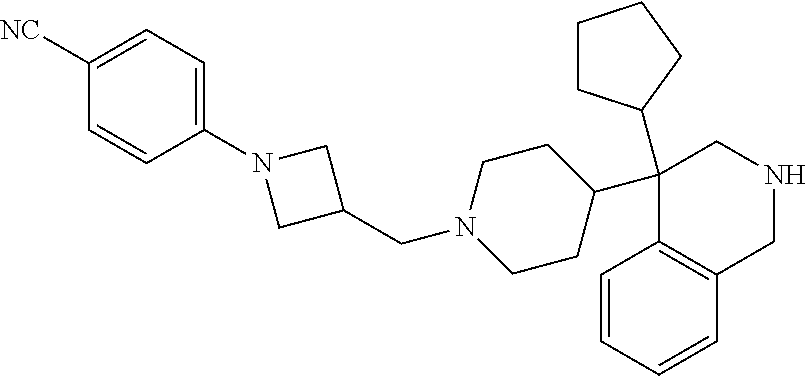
C1(C2(C3CCCC3)C3=C(C=CC=C3)CNC2)CCN(CC2CN(C3=CC=C([NC])C=C3)C2)CC1
